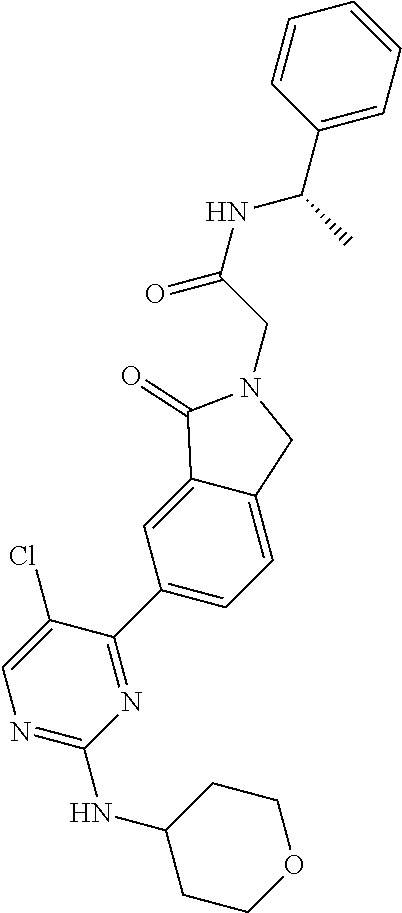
N1=C(NC2CCOCC2)N=C(C2=CC=C3C(=C2)C(=O)N(CC(=O)NC(C2=CC=CC=C2)C)C3)C(Cl)=C1
